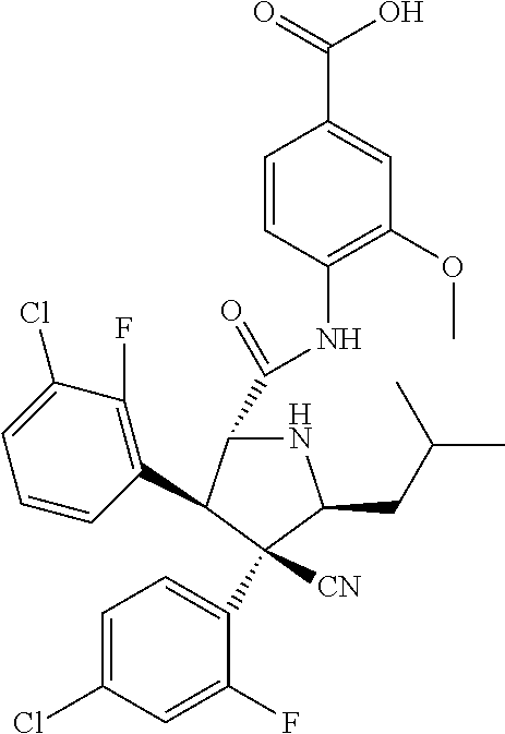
C1=CC(NC(=O)C2NC(CC(C)C)C([CN])(C3=CC=C(Cl)C=C3F)C2C2=C(F)C(Cl)=CC=C2)=C(OC)C=C1C(=O)O
